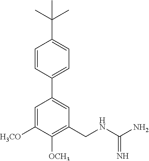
C1(C2=CC=C(C(C)(C)C)C=C2)=CC(CNC(N)=N)=C([OCH3])C([H3CO])=C1
